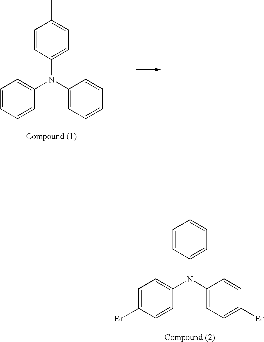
C1=CC(N(C2=CC=C(Br)C=C2)C2=CC=C(Br)C=C2)=CC=C1C.C1=CC(N(C2=CC=CC=C2)C2=CC=CC=C2)=CC=C1C
